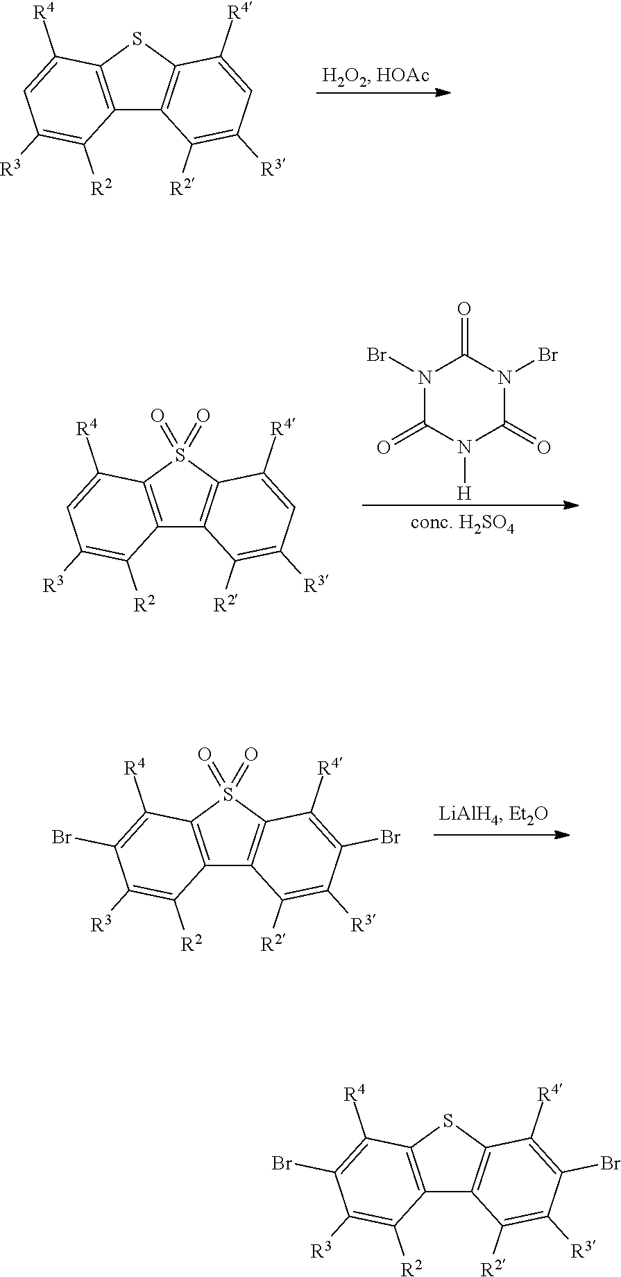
C12=C(SC3=C1C([R2])=C([R3])C=C3[R4])C([R4])=CC([R3])=C2[R2].N1(Br)C(=O)N([H])C(=O)N(Br)C1=O.C12=C(S(=O)(=O)C3=C1C([R2])=C([R3])C=C3[R4])C([R4])=CC([R3])=C2[R2].C12=C(S(=O)(=O)C3=C1C([R2])=C([R3])C(Br)=C3[R4])C([R4])=C(Br)C([R3])=C2[R2].C12=C(SC3=C1C([R2])=C([R3])C(Br)=C3[R4])C([R4])=C(Br)C([R3])=C2[R2]
